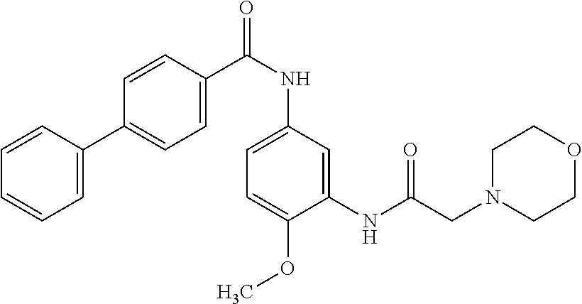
C1=C(C2=CC=C(C(NC3=CC=C(OC)C(NC(CN4CCOCC4)=O)=C3)=O)C=C2)C=CC=C1
